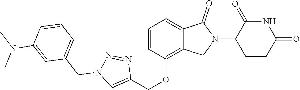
C1(OCC2=CN(CC3=CC=CC(N(C)C)=C3)N=N2)=C2C(=CC=C1)C(=O)N(C1CCC(=O)NC1=O)C2
